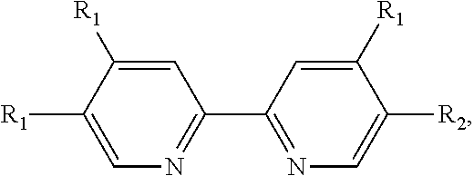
C1=C([R1])C([R1])=CN=C1C1=NC=C([R2])C([R1])=C1
